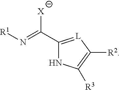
[R1]N=C([X])C1=[L]C([R2])=C([R3])N1
